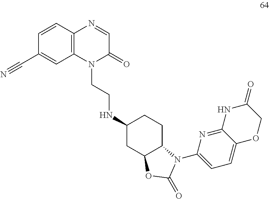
N1(CCNC2CC3C(CC2)N(C2=CC=C4C(=N2)NC(=O)CO4)C(=O)O3)C(=O)C=NC2=C1C=C(C#N)C=C2
